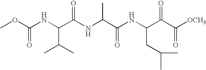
COC(NC(C(NC(C(NC(C(C([OCH3])=O)=O)CC(C)C)=O)C)=O)C(C)C)=O
